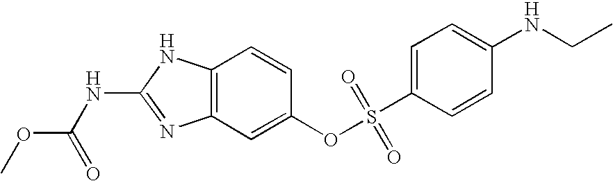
C12=C(C=C(OS(C3=CC=C(NCC)C=C3)(=O)=O)C=C1)N=C(NC(OC)=O)N2
